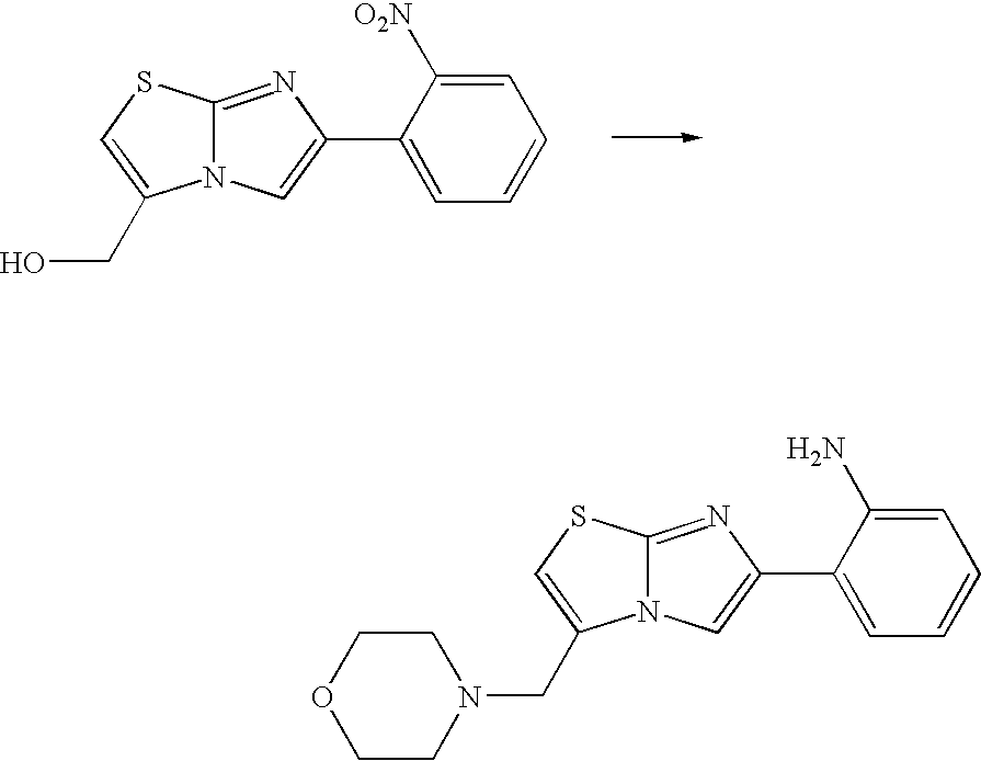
C(O)C1=CSC2=NC(C3=CC=CC=C3[O2N])=CN21.C(N1CCOCC1)C1=CSC2=NC(C3=CC=CC=C3N)=CN21
